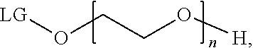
O(CCO[H])[LG]
